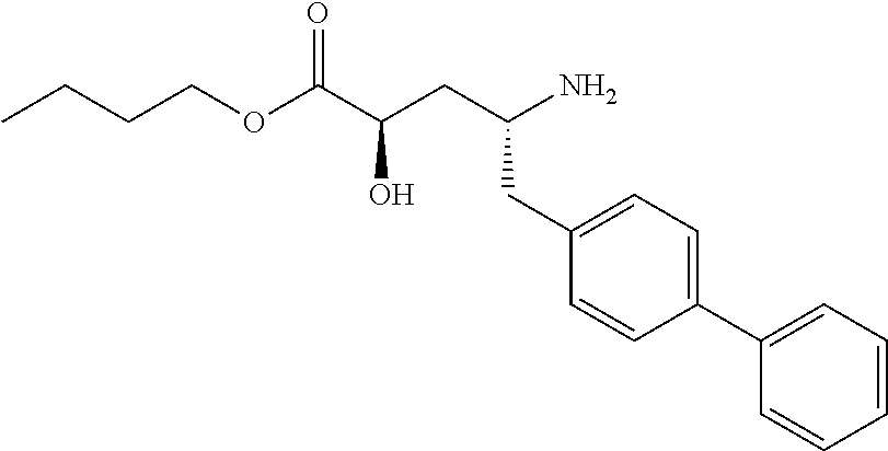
CCCCOC(C(CC(N)CC1=CC=C(C2=CC=CC=C2)C=C1)O)=O
